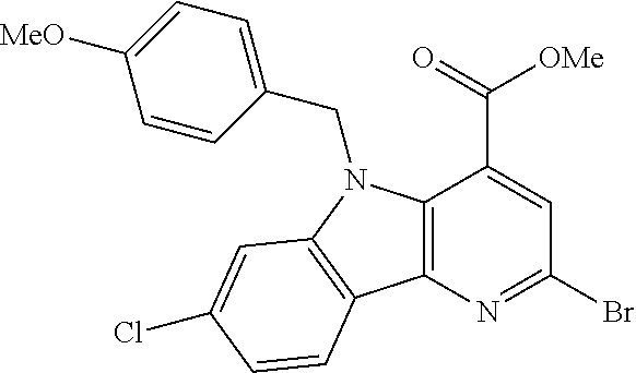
C12=C(N=C(Br)C=C1C(=O)[OMe])C1=C(N2CC2=CC=C([MeO])C=C2)C=C(Cl)C=C1
